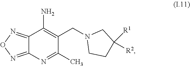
C12=NON=C1N=C(C)C(CN1CCC([R2])([R1])C1)=C2N
